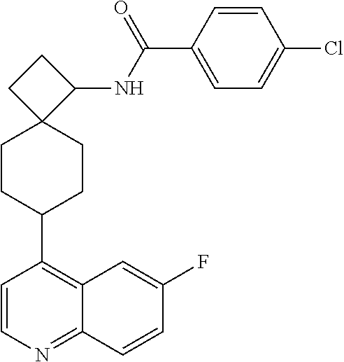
C1=CN=C2C(=C1C1CCC3(CC1)C(NC(C1=CC=C(Cl)C=C1)=O)CC3)C=C(F)C=C2
